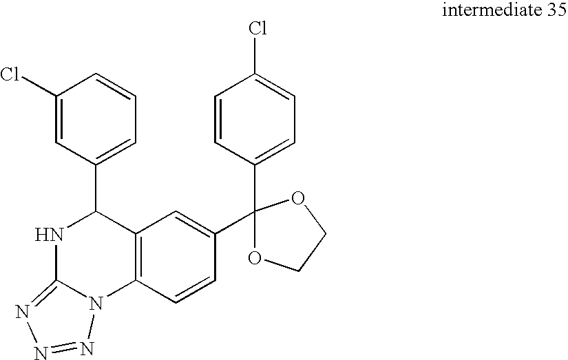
C12=C(C=CC(C3(C4=CC=C(Cl)C=C4)OCCO3)=C1)N1C(=NN=N1)NC2C1=CC=CC(Cl)=C1
